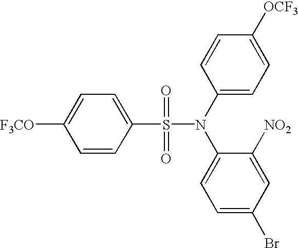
C1(N(S(=O)(=O)C2=CC=C([F3CO])C=C2)C2=CC=C(Br)C=C2[NO2])=CC=C([OCF3])C=C1
